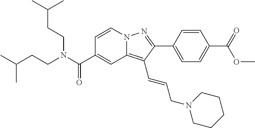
C1=CN2C(=C(C=CCN3CCCCC3)C(C3=CC=C(C(OC)=O)C=C3)=N2)C=C1C(N(CCC(C)C)CCC(C)C)=O
